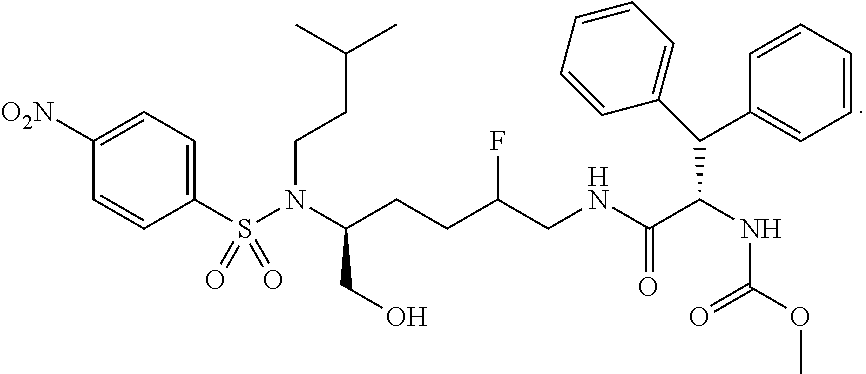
C1=C(S(N(C(CO)CCC(CNC(=O)C(NC(=O)OC)C(C2=CC=CC=C2)C2=CC=CC=C2)F)CCC(C)C)(=O)=O)C=CC([O2N])=C1
